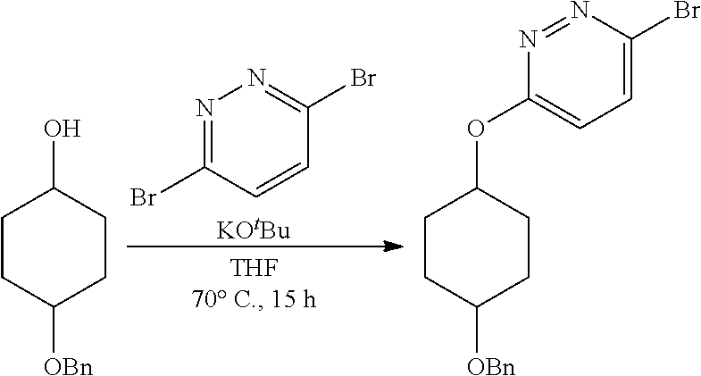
C1CC([OBn])CCC1O.C1CC([OBn])CCC1OC1=CC=C(Br)N=N1.N1=C(Br)C=CC(Br)=N1.[KOtBu]
